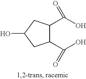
C1(C(=O)O)C(C(O)=O)CC(O)C1
